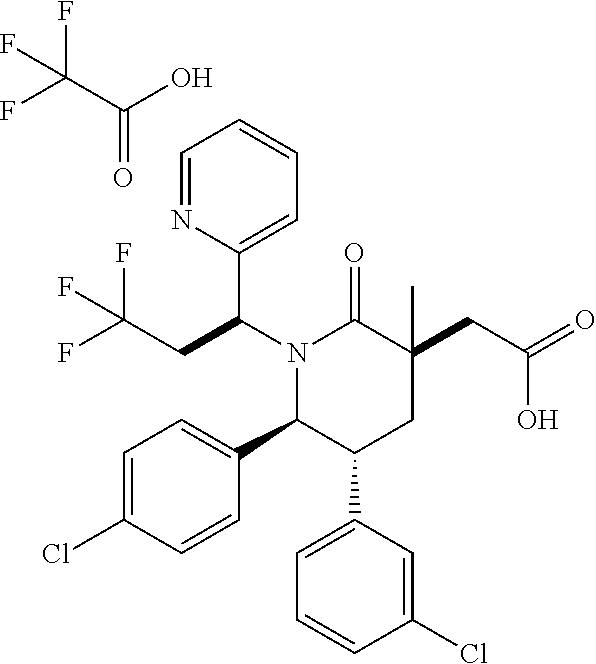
N1(C(C2=CC=CC=N2)CC(F)(F)F)C(C2=CC=C(Cl)C=C2)C(C2=CC=CC(Cl)=C2)CC(CC(=O)O)(C)C1=O.FC(C(O)=O)(F)F
